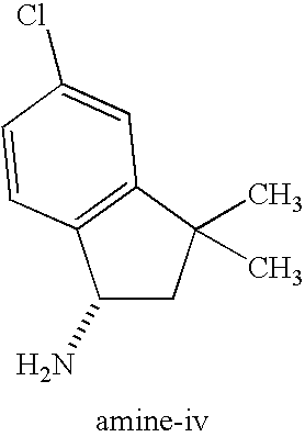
C1(N)CC(C)(C)C2=C1C=CC(Cl)=C2
